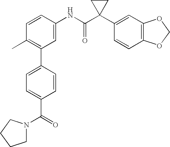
C1(NC(C2(C3=CC4=C(C=C3)OCO4)CC2)=O)=CC(C2=CC=C(C(N3CCCC3)=O)C=C2)=C(C)C=C1
